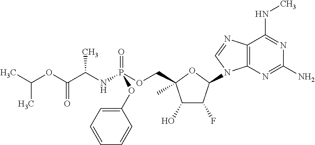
C12=C(N=C(N)N=C1NC)N(C1C(F)C(O)C(COP(NC(C(OC(C)C)=O)C)(=O)OC3=CC=CC=C3)(C)O1)C=N2
